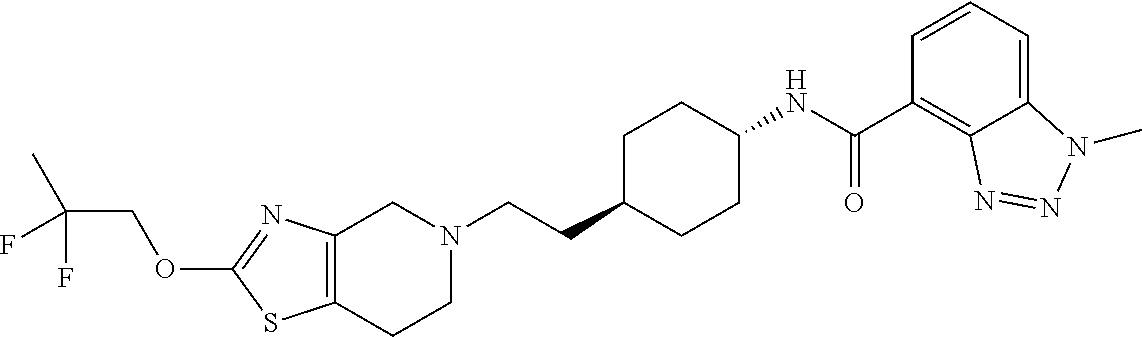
C12=C(CCN(CCC3CCC(NC(C4=C5C(=CC=C4)N(C)N=N5)=O)CC3)C1)SC(OCC(C)(F)F)=N2
